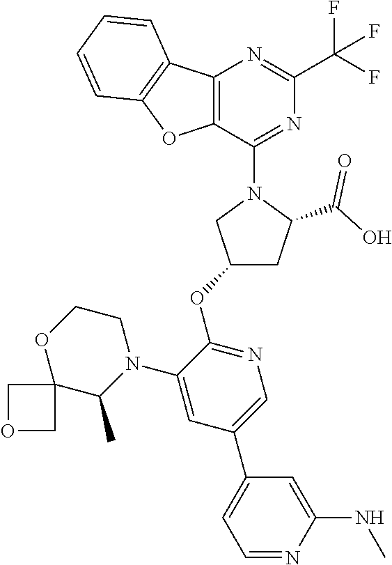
C12=C(C(N3CC(OC4=NC=C(C5=CC=NC(NC)=C5)C=C4N4CCOC5(C4C)COC5)CC3C(O)=O)=NC(C(F)(F)F)=N1)OC1=C2C=CC=C1
